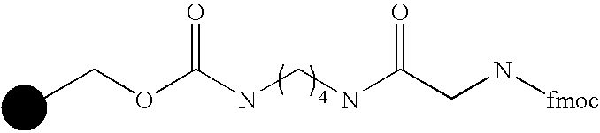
CCOC(NCNC(CN[fmoc])=O)=O
